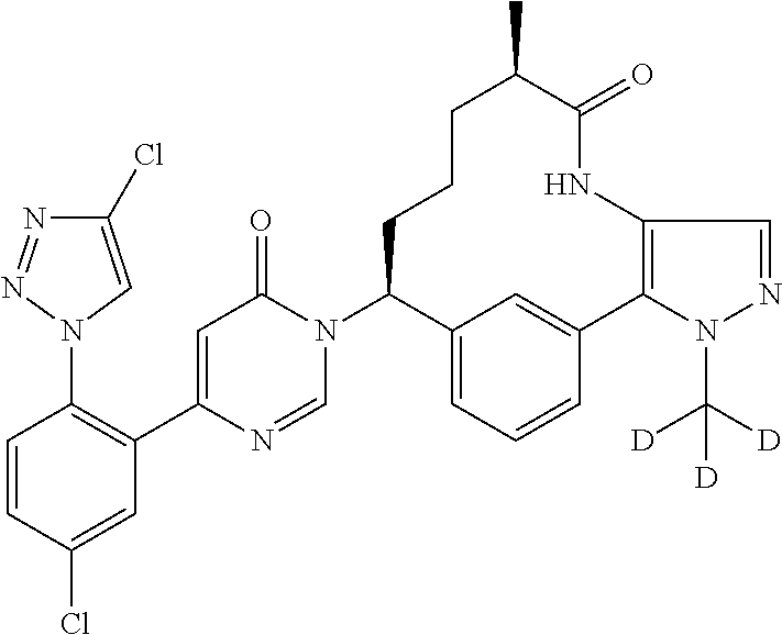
C1=CC(Cl)=CC(C2=CC(=O)N(C3C4=CC=CC(=C4)C4=C(NC(=O)C(C)CCC3)C=NN4C([D])([D])[D])C=N2)=C1N1C=C(Cl)N=N1
